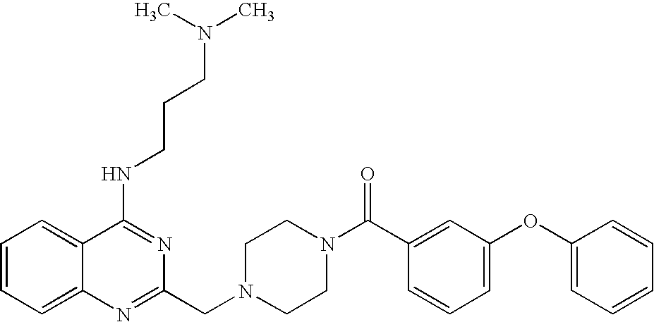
C1=CC=C2C(=C1)C(NCCCN(C)C)=NC(CN1CCN(C(C3=CC(OC4=CC=CC=C4)=CC=C3)=O)CC1)=N2
